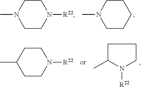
C1CN(C)CCN1[R22].C1CN(C)CCC1.C1CC(C)CCN1[R22].C1C(C)N([R22])CC1
